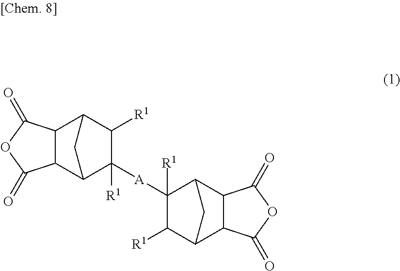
C1(=O)OC(=O)C2C1C1C([R1])C([A]C3([R1])C4C5C(=O)OC(=O)C5C(C3[R1])C4)([R1])C2C1
